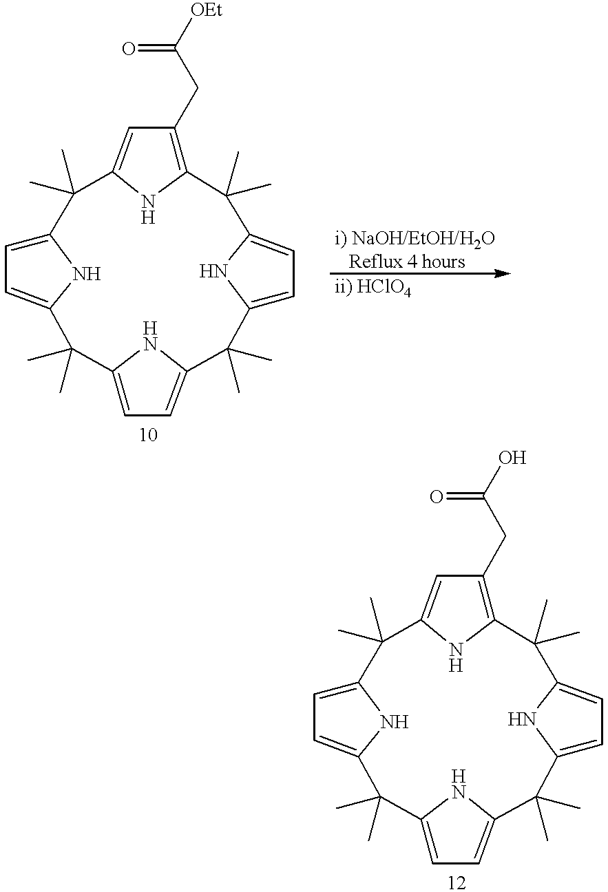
C12=CC=C(N1)C(C)(C)C1=CC=C(N1)C(C)(C)C1=CC=C(N1)C(C)(C)C1=C(CC([OEt])=O)C=C(N1)C2(C)C.C12=CC=C(N1)C(C)(C)C1=CC=C(N1)C(C)(C)C1=CC=C(N1)C(C)(C)C1=C(CC(O)=O)C=C(N1)C2(C)C
